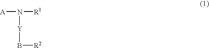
[A]N([Y]B[R2])[R1]
